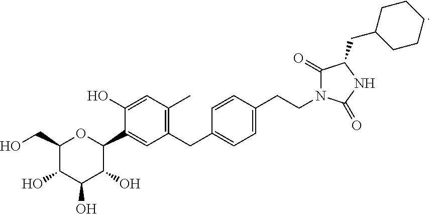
C1(CO)C(O)C(O)C(O)C(C2=CC(CC3=CC=C(CCN4C(=O)C(CC5CCCCC5)NC4=O)C=C3)=C(C)C=C2O)O1
